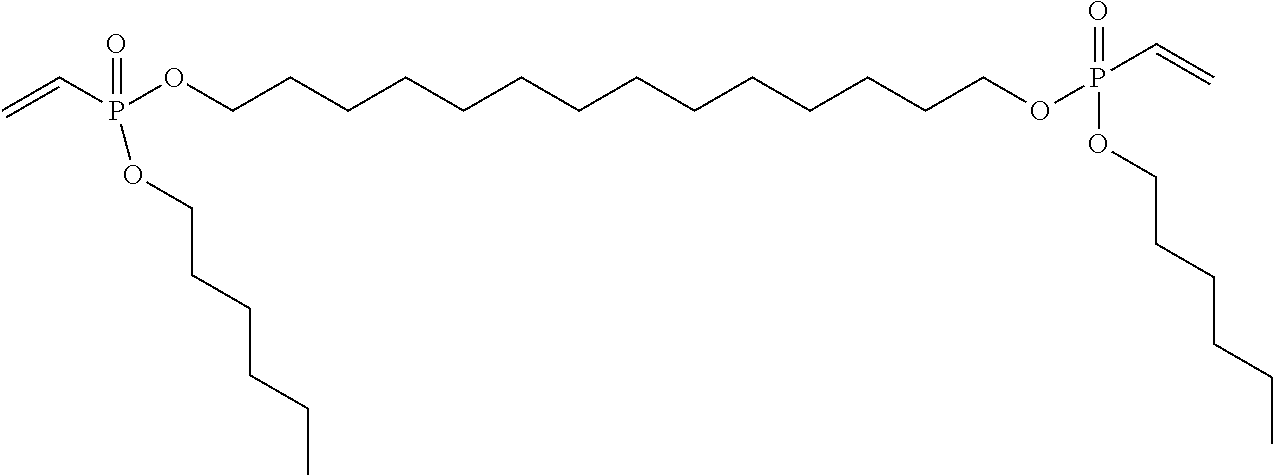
C=CP(OCCCCCCCCCCCCCCOP(=O)(OCCCCCC)C=C)(=O)OCCCCCC
